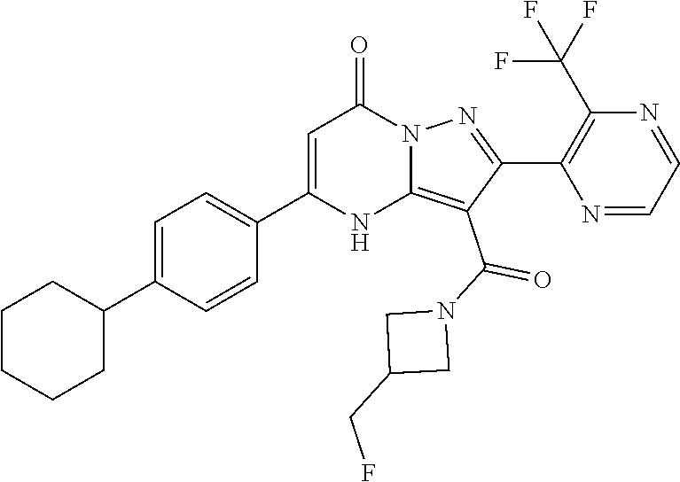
C1CCCC(C2=CC=C(C3=CC(=O)N4C(=C(C(N5CC(CF)C5)=O)C(C5=C(C(F)(F)F)N=CC=N5)=N4)N3)C=C2)C1
